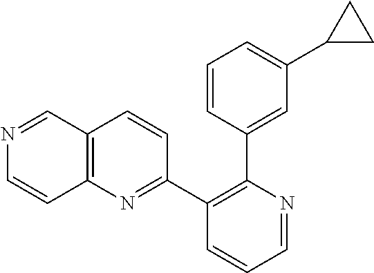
C1(C2=NC3=C(C=C2)C=NC=C3)=C(C2=CC(C3CC3)=CC=C2)N=CC=C1
